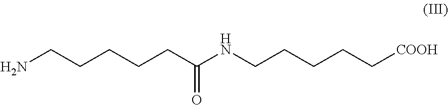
NCCCCCC(NCCCCC[COOH])=O
